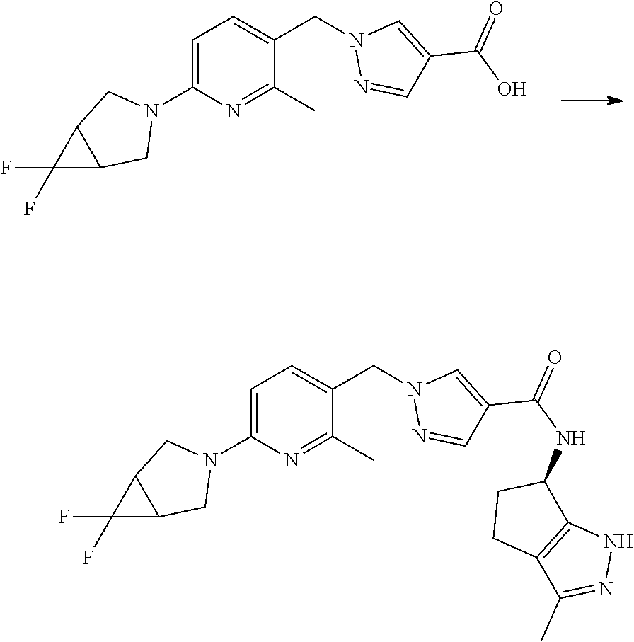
C1=C(N2CC3C(C2)C3(F)F)N=C(C)C(CN2N=CC(C(O)=O)=C2)=C1.C1=C(N2CC3C(C2)C3(F)F)N=C(C)C(CN2N=CC(C(NC3CCC4=C3NN=C4C)=O)=C2)=C1
